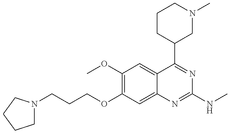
C1N(CCCOC2=C(OC)C=C3C(=C2)N=C(NC)N=C3C2CN(C)CCC2)CCC1
